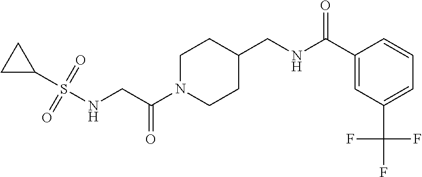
C(C(N1CCC(CNC(C2=CC(C(F)(F)F)=CC=C2)=O)CC1)=O)NS(C1CC1)(=O)=O
